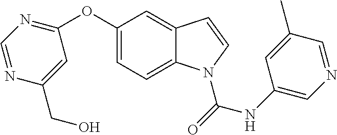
C1(OC2=NC=NC(CO)=C2)=CC=C2C(=C1)C=CN2C(=O)NC1=CN=CC(C)=C1
